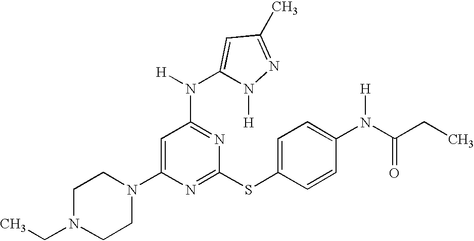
C1N(CC)CCN(C2=CC(N([H])C3=CC(C)=NN3[H])=NC(SC3=CC=C(N(C(=O)CC)[H])C=C3)=N2)C1
